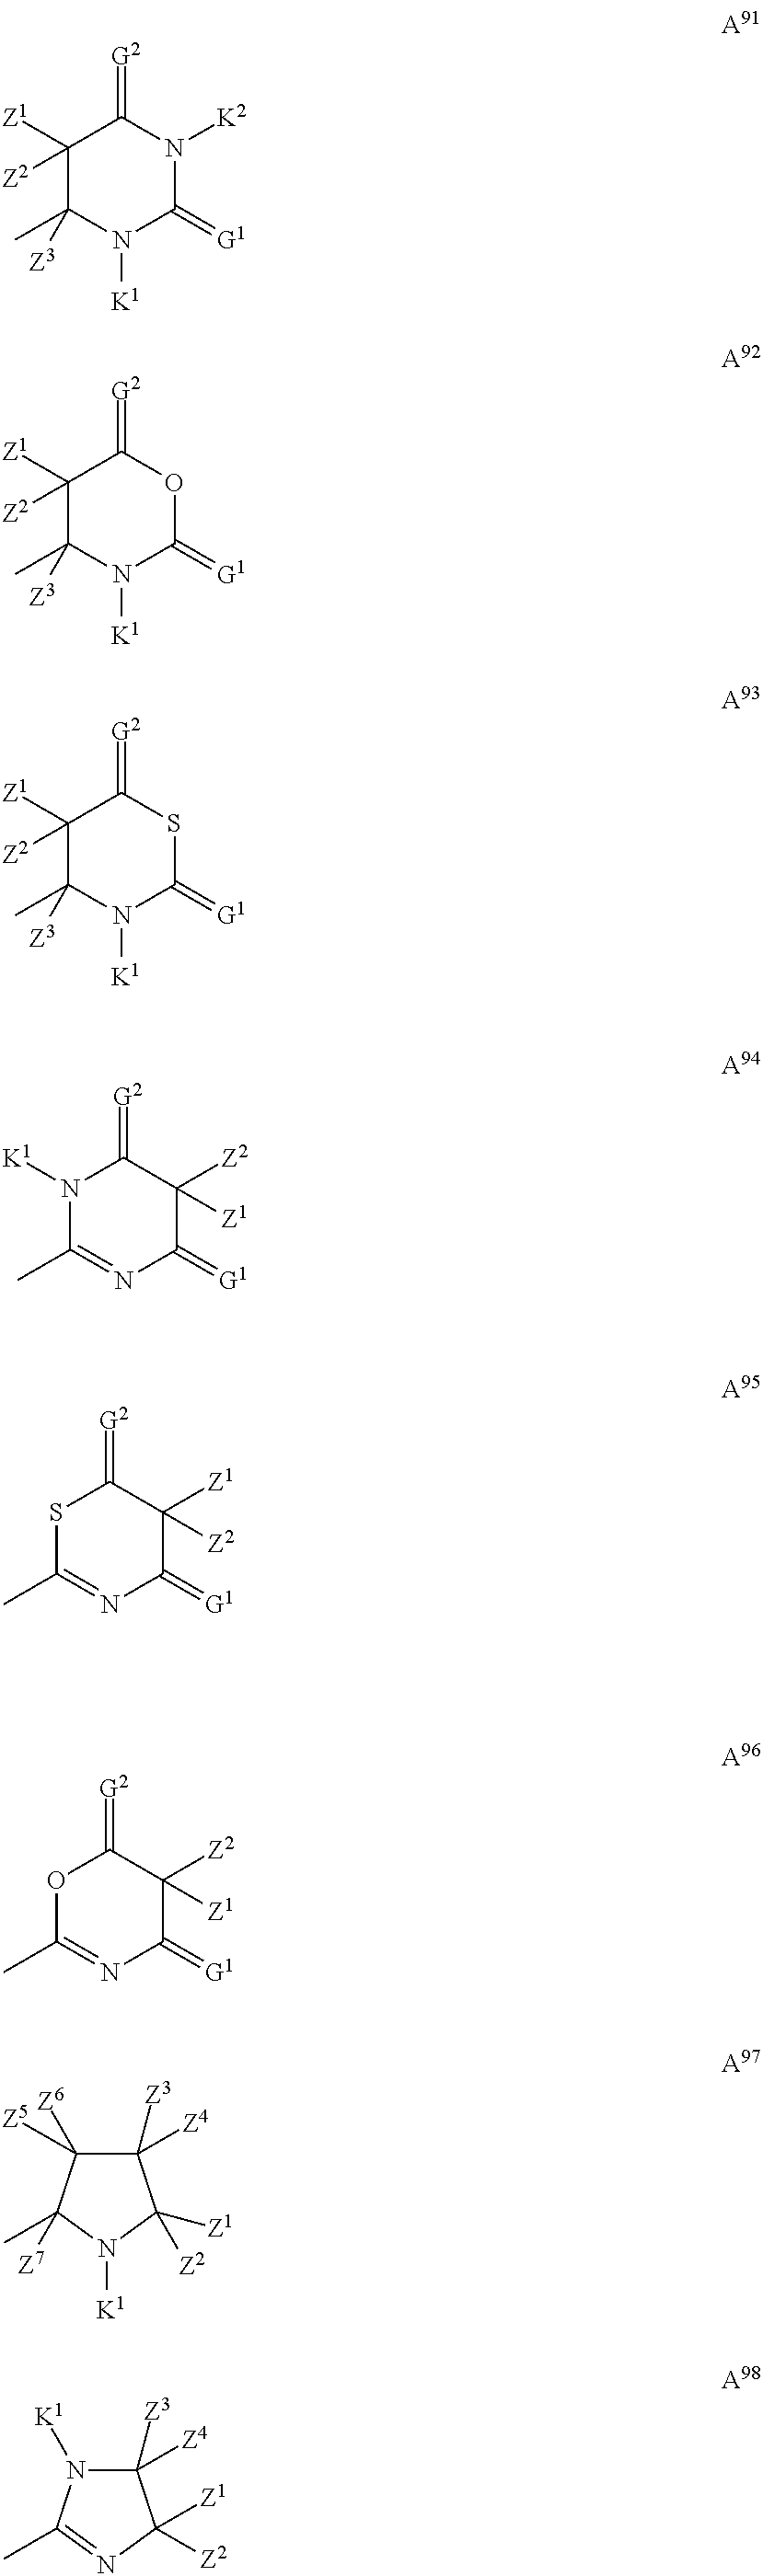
C1([Z1])([Z2])C(C)([Z3])N([K1])C(=[G1])N([K2])C1=[G2].C1([Z1])([Z2])C(C)([Z3])N([K1])C(=[G1])SC1=[G2].N1([K1])C(C)=NC(=[G1])C([Z2])([Z1])C1=[G2].CC1=NC(=[G1])C([Z1])([Z2])C(=[G2])S1.CC1=NC(=[G1])C([Z2])([Z1])C(=[G2])O1.C1([Z1])([Z2])C(C)([Z3])N([K1])C(=[G1])OC1=[G2].C1([Z3])([Z4])C([Z6])([Z5])C(C)([Z7])N([K1])C1([Z1])[Z2].C1([Z3])([Z4])N([K1])C(C)=NC1([Z1])[Z2]
